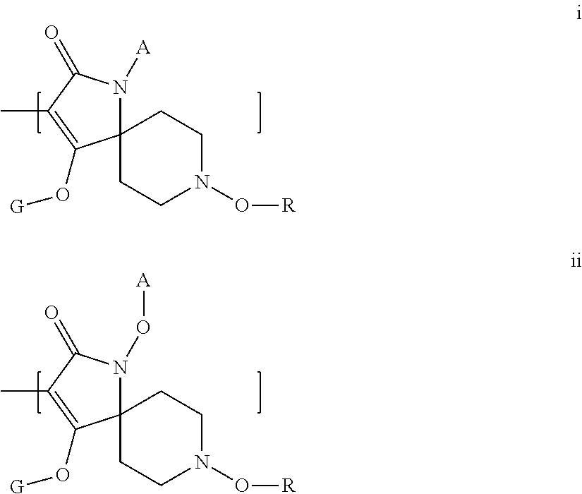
N1([A])C(=O)C(C)=C(O[G])C12CCN(O[R])CC2.N1(O[A])C(=O)C(C)=C(O[G])C12CCN(O[R])CC2
